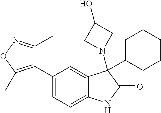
C1=C(C2=C(C)ON=C2C)C=C2C(=C1)NC(=O)C2(C1CCCCC1)N1CC(O)C1
